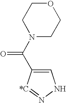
C1=C(C(N2CCOCC2)=O)[*C]=NN1
